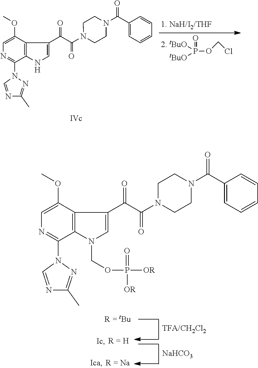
C1=C(OC)C2=C(C(N3C=NC(C)=N3)=N1)N(COP([OR])(=O)[OR])C=C2C(C(N1CCN(C(=O)C2=CC=CC=C2)CC1)=O)=O.[NaHCO3].P(OCCl)(=O)([tBuO])[tBuO].C1=C(OC)C2=C(C(N3C=NC(C)=N3)=N1)NC=C2C(C(N1CCN(C(=O)C2=CC=CC=C2)CC1)=O)=O
